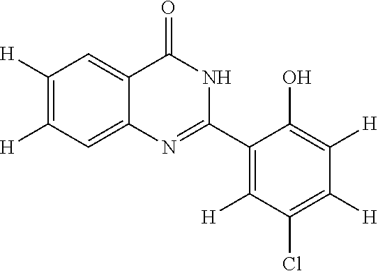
C1([H])=C([H])C=C2C(=C1)C(=O)NC(C1=C([H])C(Cl)=C([H])C([H])=C1O)=N2
